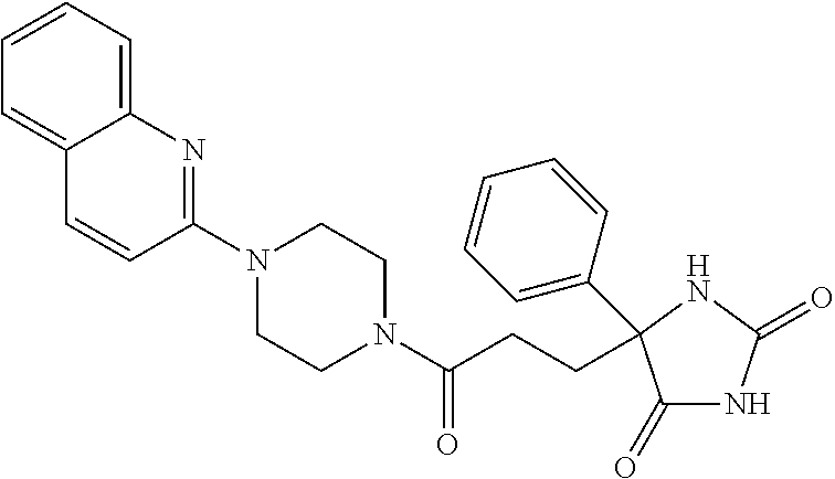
C1(=O)NC(=O)NC1(CCC(N1CCN(C2=NC3=CC=CC=C3C=C2)CC1)=O)C1=CC=CC=C1
